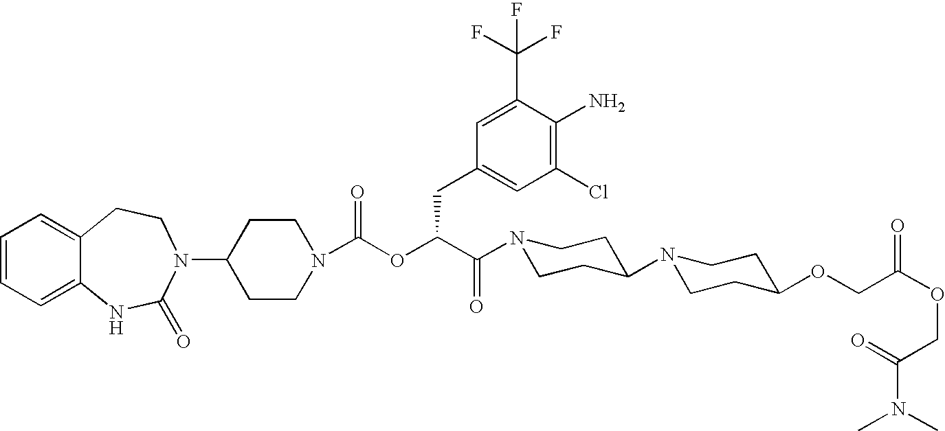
C1(N2C(=O)NC3=CC=CC=C3CC2)CCN(C(OC(C(N2CCC(N3CCC(OCC(OCC(=O)N(C)C)=O)CC3)CC2)=O)CC2=CC(Cl)=C(N)C(C(F)(F)F)=C2)=O)CC1
